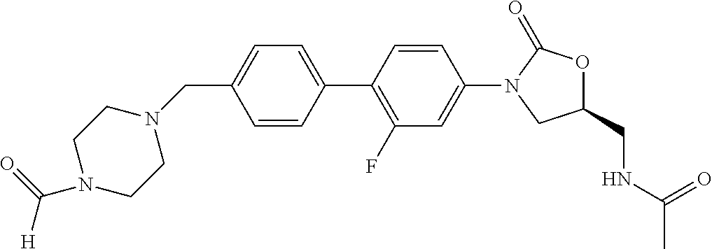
C1=CC(C2=C(F)C=C(N3CC(CNC(C)=O)OC3=O)C=C2)=CC=C1CN1CCN(C(=O)[H])CC1
